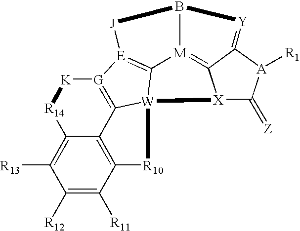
C1([R12])=C([R11])C2=C3C(=C1[R13])[R14][K][G]1=C3[W]3(C4=[E]1[J]B1[M]4=C4[X]3C(=[Z])[A]([R1])C4=[Y]1)[R10]2
